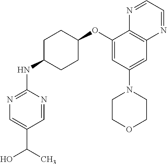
C1(OC2CCC(NC3=NC=C(C(C)O)C=N3)CC2)=CC(N2CCOCC2)=CC2=C1N=CC=N2
